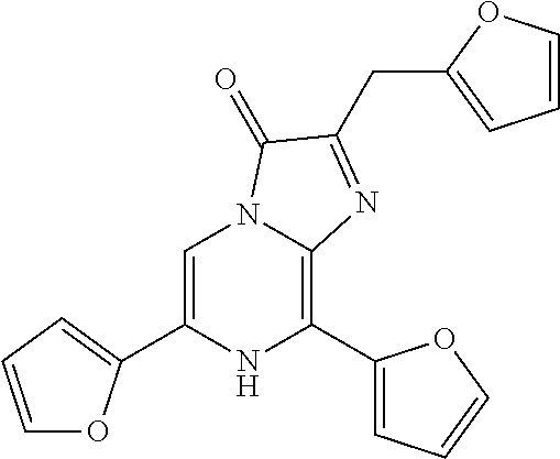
C1=C(C2=CC=CO2)NC(C2=CC=CO2)=C2N1C(=O)C(CC1=CC=CO1)=N2
